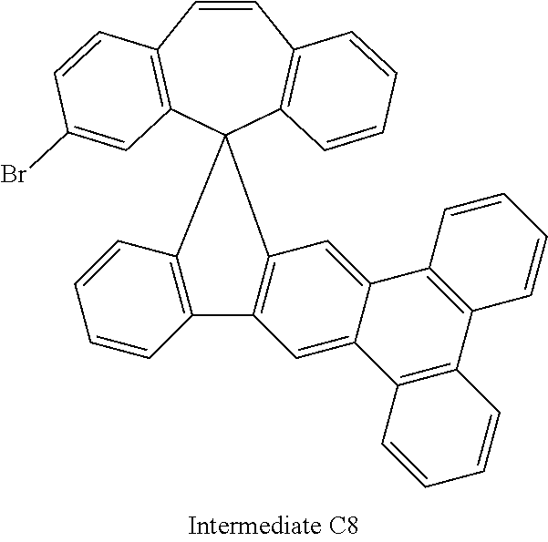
C1=CC2=C(C3(C4=C1C=CC=C4)C1=C(C=CC=C1)C1=C3C=C3C(=C1)C1=C(C4=C3C=CC=C4)C=CC=C1)C=C(Br)C=C2
